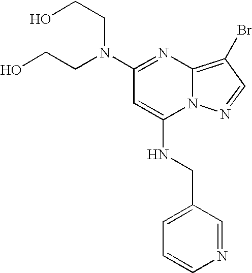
C1=CN=CC(CNC2=CC(N(CCO)CCO)=NC3=C(Br)C=NN23)=C1
